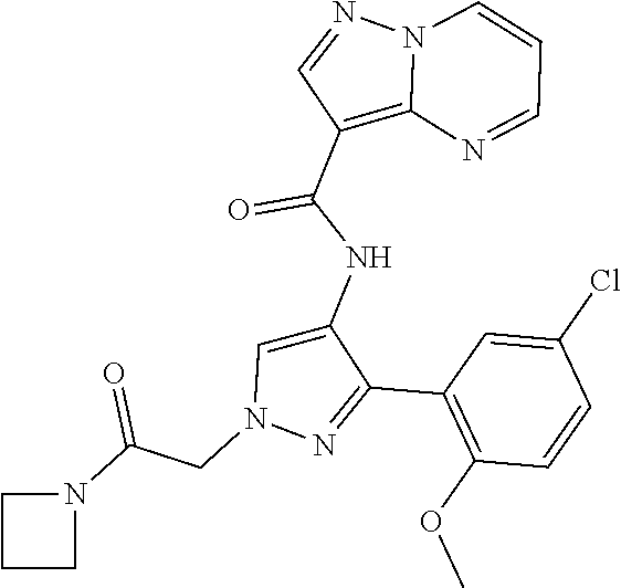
C1(C2=NN(CC(N3CCC3)=O)C=C2NC(C2=C3N(N=C2)C=CC=N3)=O)=C(OC)C=CC(Cl)=C1
